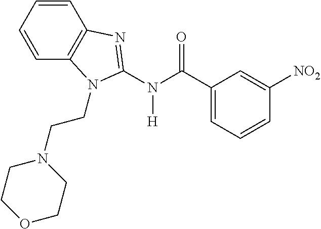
N([H])(C(C1=CC=CC([NO2])=C1)=O)C1=NC2=C(C=CC=C2)N1CCN1CCOCC1
